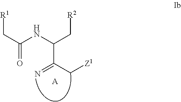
[A].C(C(NC(C[R2])C(C[Z1])=N)=O)[R1]
